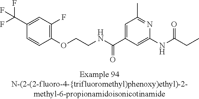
C1(C(F)(F)F)=CC(F)=C(OCCNC(C2=CC(C)=NC(NC(=O)CC)=C2)=O)C=C1
